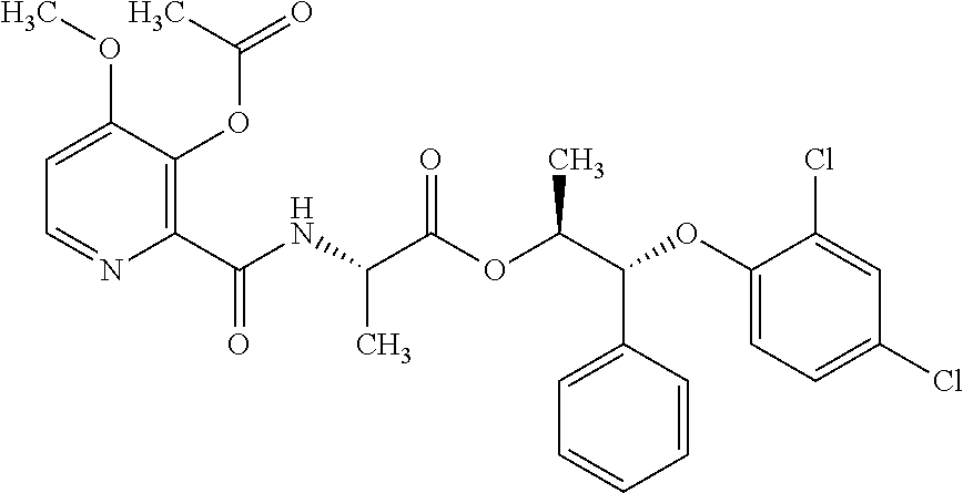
C1=C(OC)C(OC(=O)C)=C(C(NC(C(OC(C(OC2=CC=C(Cl)C=C2Cl)C2=CC=CC=C2)C)=O)C)=O)N=C1
